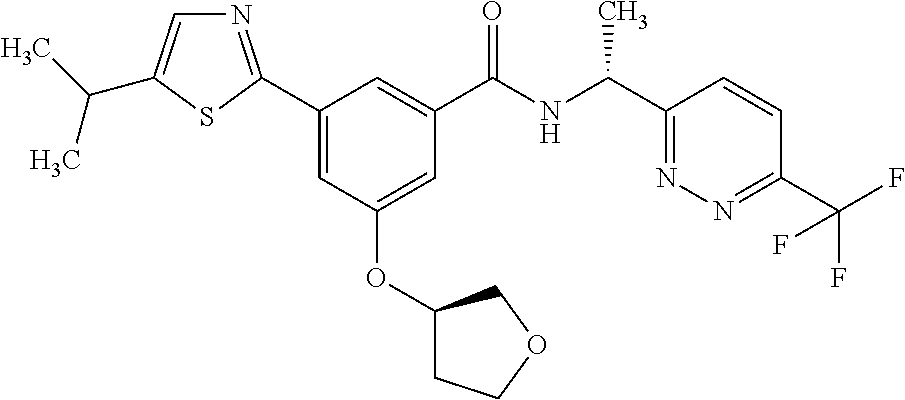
C1(C2=NC=C(C(C)C)S2)=CC(OC2CCOC2)=CC(C(NC(C2=NN=C(C(F)(F)F)C=C2)C)=O)=C1
